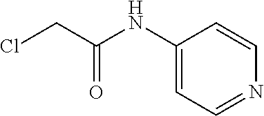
C1(NC(CCl)=O)=CC=NC=C1
